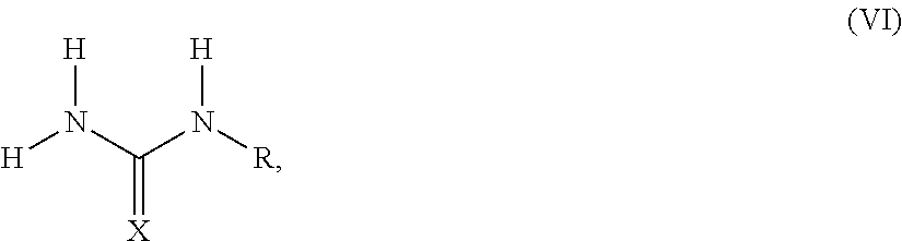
[H]N(C(N([R])[H])=[X])[H]
